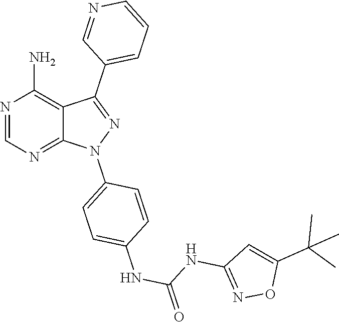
N1=CN=C2C(=C1N)C(C1=CC=CN=C1)=NN2C1=CC=C(NC(=O)NC2=NOC(C(C)(C)C)=C2)C=C1
